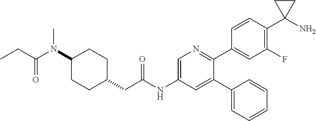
C1(N(C(=O)CC)C)CCC(CC(NC2=CN=C(C3=CC(F)=C(C4(N)CC4)C=C3)C(C3=CC=CC=C3)=C2)=O)CC1
